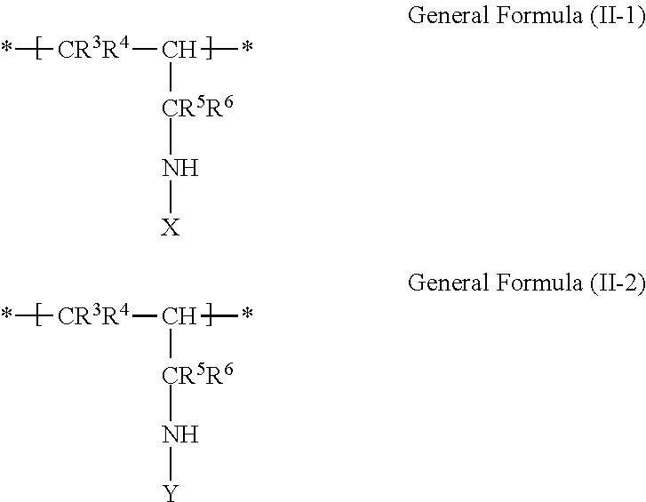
*[CR3R4]C(*)[CR5R6]N[X].*[CR3R4]C(*)[CR5R6]N[Y]
